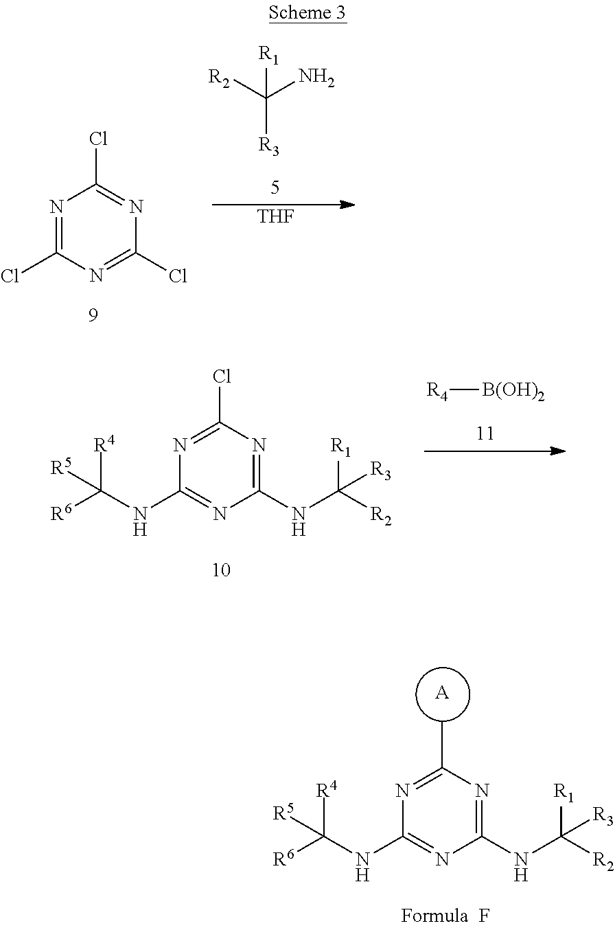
N1=C(Cl)N=C(Cl)N=C1Cl.[R2]C(N)([R1])[R3].[THF].N1=C(Cl)N=C(NC([R2])([R1])[R3])N=C1NC([R6])([R4])[R5].[R4][B(OH)2].N1=C(C)N=C(NC([R2])([R1])[R3])N=C1NC([R6])([R4])[R5].[A]
